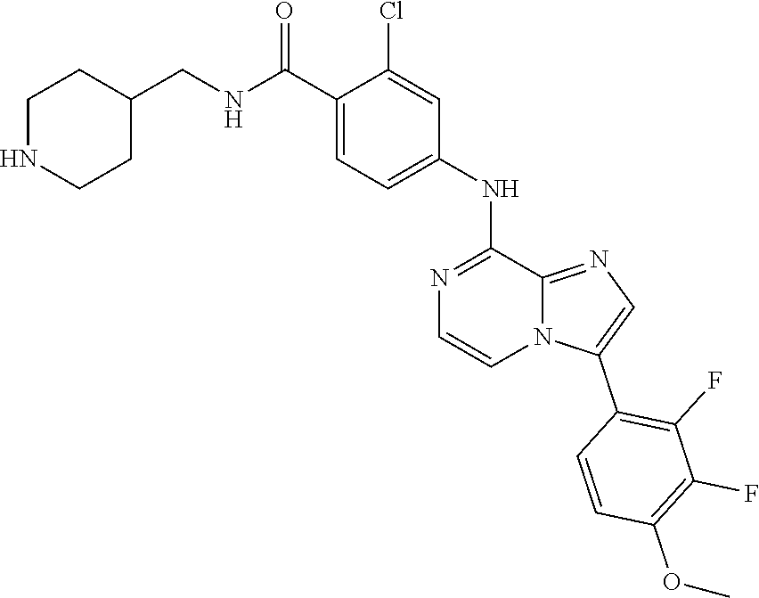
C1=C(NC2=NC=CN3C2=NC=C3C2=C(F)C(F)=C(OC)C=C2)C=C(Cl)C(C(NCC2CCNCC2)=O)=C1
